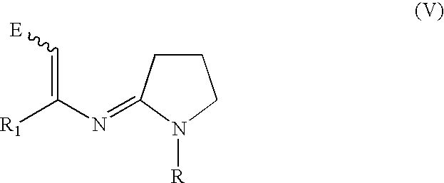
C1CC(=NC([R1])=C[E])N([R])C1
